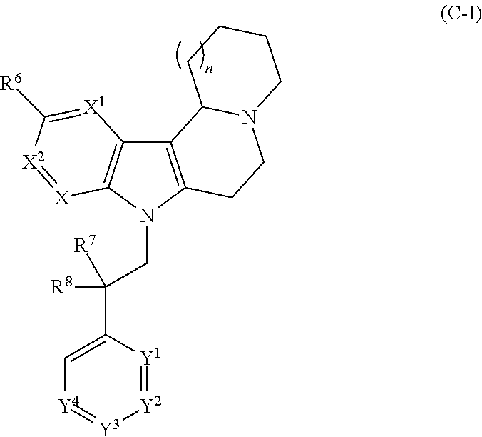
C12=C(N(CC([R8])(C3=C[Y4]=[Y3][Y2]=[Y1]3)[R7])C3=C1[X1]=C([R6])[X2]=[X]3)CCN1C2CCCC1
